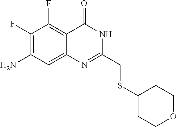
C1(F)=C(N)C=C2C(=C1F)C(=O)NC(CSC1CCOCC1)=N2
